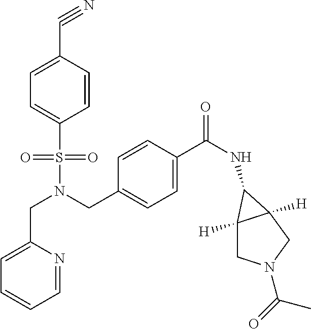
C1(CN(CC2=CC=C(C(NC3C4([H])CN(C(C)=O)CC43[H])=O)C=C2)S(C2=CC=C(C#N)C=C2)(=O)=O)=CC=CC=N1
